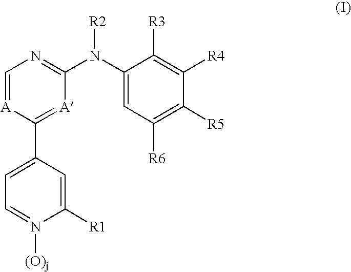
C1=[A]C(C2=CC=N([(O)j])C([R1])=C2)=[A]C(N(C2=CC([R6])=C([R5])C([R4])=C2[R3])[R2])=N1
